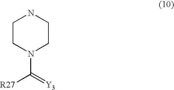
C1CN(C([R27])=[Y3])CCN1
